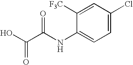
C1=C(Cl)C=C([F3C])C(NC(C(=O)O)=O)=C1
